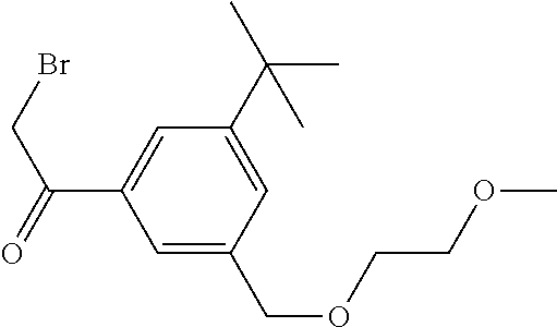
C1=C(COCCOC)C=C(C(C)(C)C)C=C1C(=O)CBr
